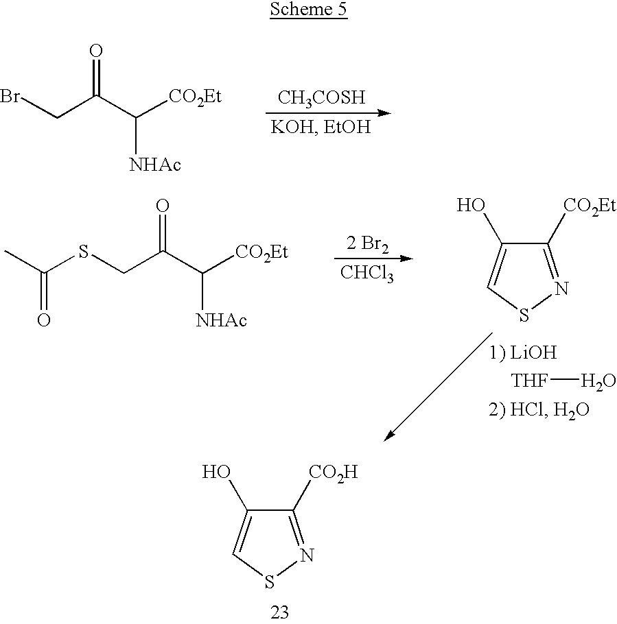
C1([CO2H])=NSC=C1O.BrCC(C([CO2Et])[NHAc])=O.[CH3COSH].S(CC(C([CO2Et])[NHAc])=O)C(C)=O.C1([CO2Et])=NSC=C1O.[2 Br2].[CHCl3].[THF]O
